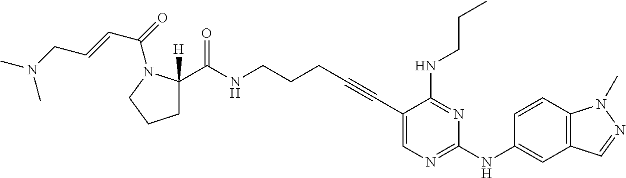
C1(C#CCCCNC(C2([H])CCCN2C(C=CCN(C)C)=O)=O)=CN=C(NC2=CC3=C(C=C2)N(C)N=C3)N=C1NCCC
